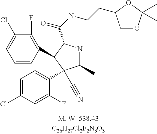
C1=CC(C2C(C(NCCC3COC(C)(C)O3)=O)NC(C)C2(C#N)C2=CC=C(Cl)C=C2F)=C(F)C(Cl)=C1
